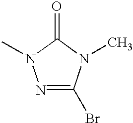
N1=C(Br)N(C)C(=O)N1C
